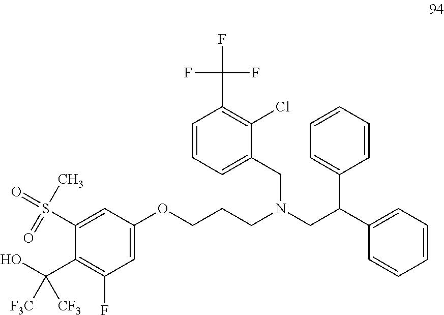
C1=C(OCCCN(CC(C2=CC=CC=C2)C2=CC=CC=C2)CC2=CC=CC(C(F)(F)F)=C2Cl)C=C(S(=O)(C)=O)C(C(O)([F3C])[CF3])=C1F
